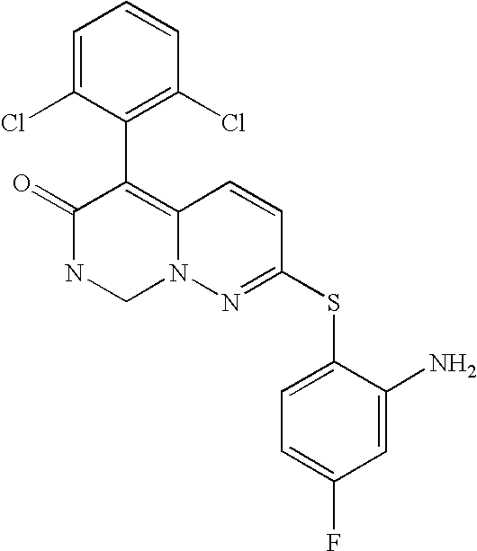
O=C1NCN2C(=C1C1=C(Cl)C=CC=C1Cl)C=CC(SC1=CC=C(F)C=C1N)=N2
